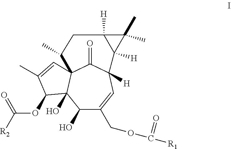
C1(O)C(COC([R1])=O)=CC2([H])C(=O)C3(C1(O)C(OC([R2])=O)C(C)=C3)C(C)CC1([H])C2([H])C1(C)C
